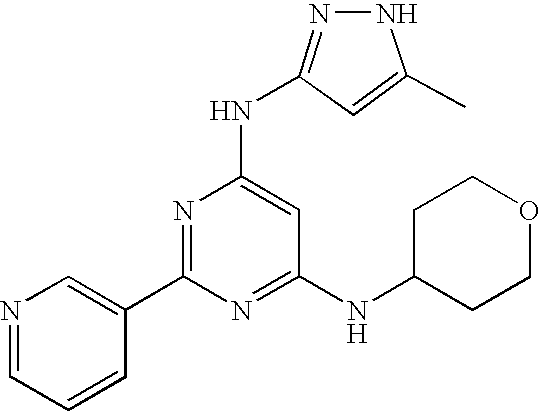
N1=CC=CC(C2=NC(NC3=NNC(C)=C3)=CC(NC3CCOCC3)=N2)=C1.[H]
